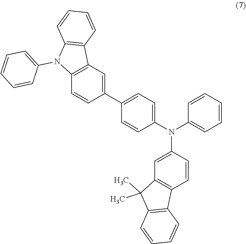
C1=CC=C(N(C2=CC=C(C3=CC4=C(C=C3)N(C3=CC=CC=C3)C3=C4C=CC=C3)C=C2)C2=CC3=C(C=C2)C2=C(C3(C)C)C=CC=C2)C=C1
